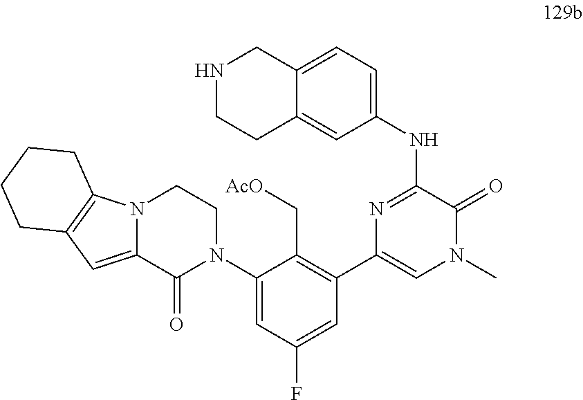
N12C(=CC3=C1CCCC3)C(=O)N(C1=CC(F)=CC(C3=CN(C)C(=O)C(NC4=CC=C5C(=C4)CCNC5)=N3)=C1C[AcO])CC2
